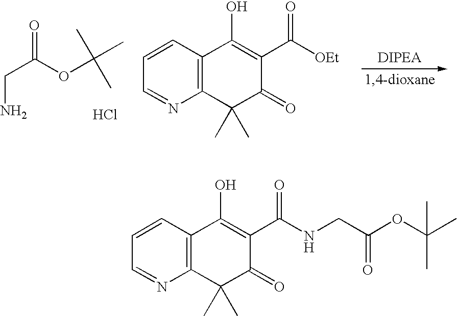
C1=CC2=C(N=C1)C(C)(C)C(=O)C(C(NCC(OC(C)(C)C)=O)=O)=C2O.C1=CC2=C(N=C1)C(C)(C)C(=O)C(C([OEt])=O)=C2O.O=C(OC(C)(C)C)CN.Cl
